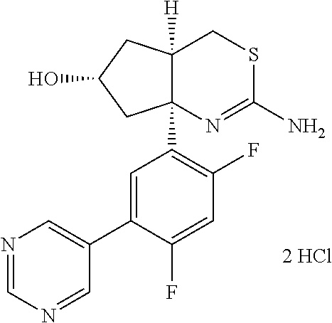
N1=CN=CC(C2=CC(C34N=C(N)SCC3([H])CC(O)C4)=C(F)C=C2F)=C1.[2 HCl]
